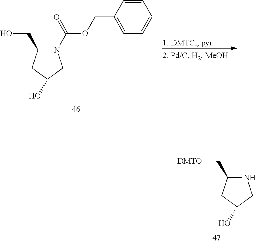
N1C(C[DMTO])CC(O)C1.N1(C(=O)OCC2=CC=CC=C2)C(CO)CC(O)C1
